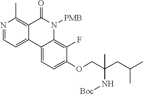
N1=CC=C2C(=C1C)C(=O)N([PMB])C1=C(F)C(OCC(CC(C)C)(N[Boc])C)=CC=C21
